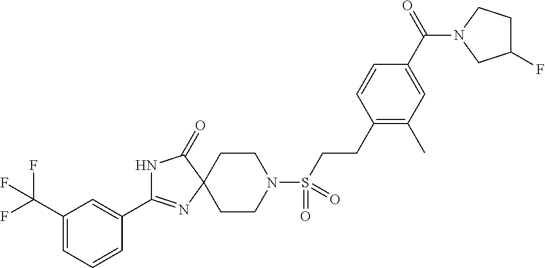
N1C(=O)C2(N=C1C1=CC(C(F)(F)F)=CC=C1)CCN(S(=O)(=O)CCC1=C(C)C=C(C(=O)N3CC(F)CC3)C=C1)CC2
